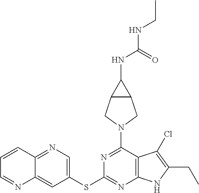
N1=C(N2CC3C(C2)C3NC(NCC)=O)C2=C(N=C1SC1=CN=C3C(=C1)N=CC=C3)NC(CC)=C2Cl
